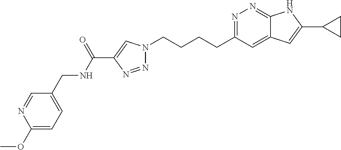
N1=C(CCCCN2N=NC(C(NCC3=CC=C(OC)N=C3)=O)=C2)C=C2C(=N1)NC(C1CC1)=C2
